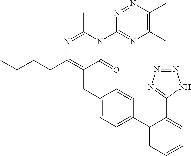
C1(C2=CC=C(CC3=C(CCCC)N=C(C)N(C4=NC(C)=C(C)N=N4)C3=O)C=C2)=CC=CC=C1C1=NN=NN1
